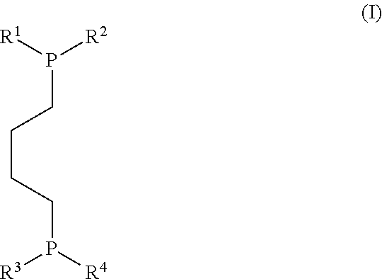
C(CCP([R4])[R3])CP([R2])[R1]
